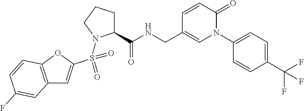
C12=C(OC(S(=O)(=O)N3C(C(NCC4=CN(C5=CC=C(C(F)(F)F)C=C5)C(=O)C=C4)=O)CCC3)=C1)C=CC(F)=C2
